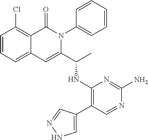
ClC1=C2C(=CC=C1)C=C(C(C)NC1=C(C3=CNN=C3)C=NC(N)=N1)N(C1=CC=CC=C1)C2=O
